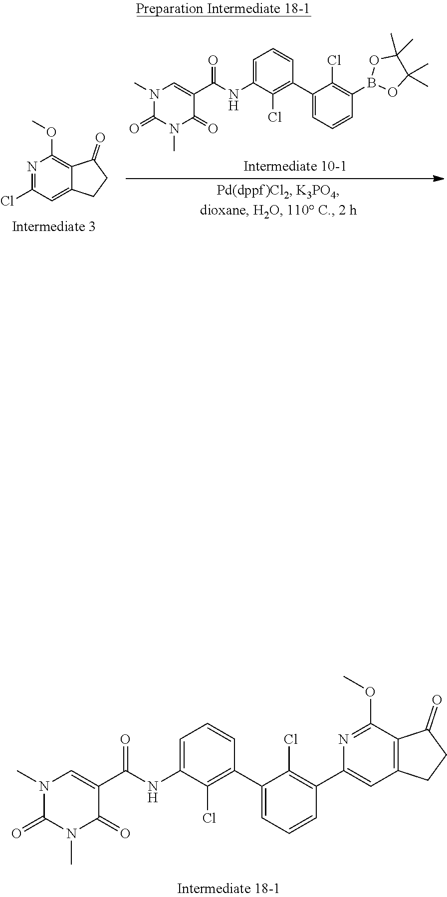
CN1C(=O)N(C)C=C(C(NC2=CC=CC(C3=CC=CC(B4OC(C)(C)C(C)(C)O4)=C3Cl)=C2Cl)=O)C1=O.O(C)C1=C2C(=CC(Cl)=N1)CCC2=O.C1(=O)N(C)C=C(C(=O)NC2=CC=CC(C3=CC=CC(C4=CC5=C(C(OC)=N4)C(=O)CC5)=C3Cl)=C2Cl)C(=O)N1C
